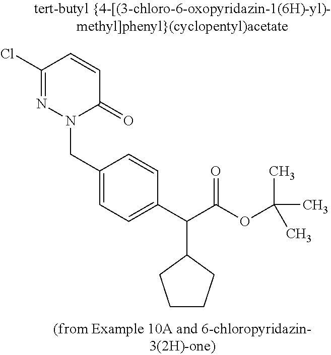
C1(Cl)=NN(CC2=CC=C(C(C(OC(C)(C)C)=O)C3CCCC3)C=C2)C(=O)C=C1
